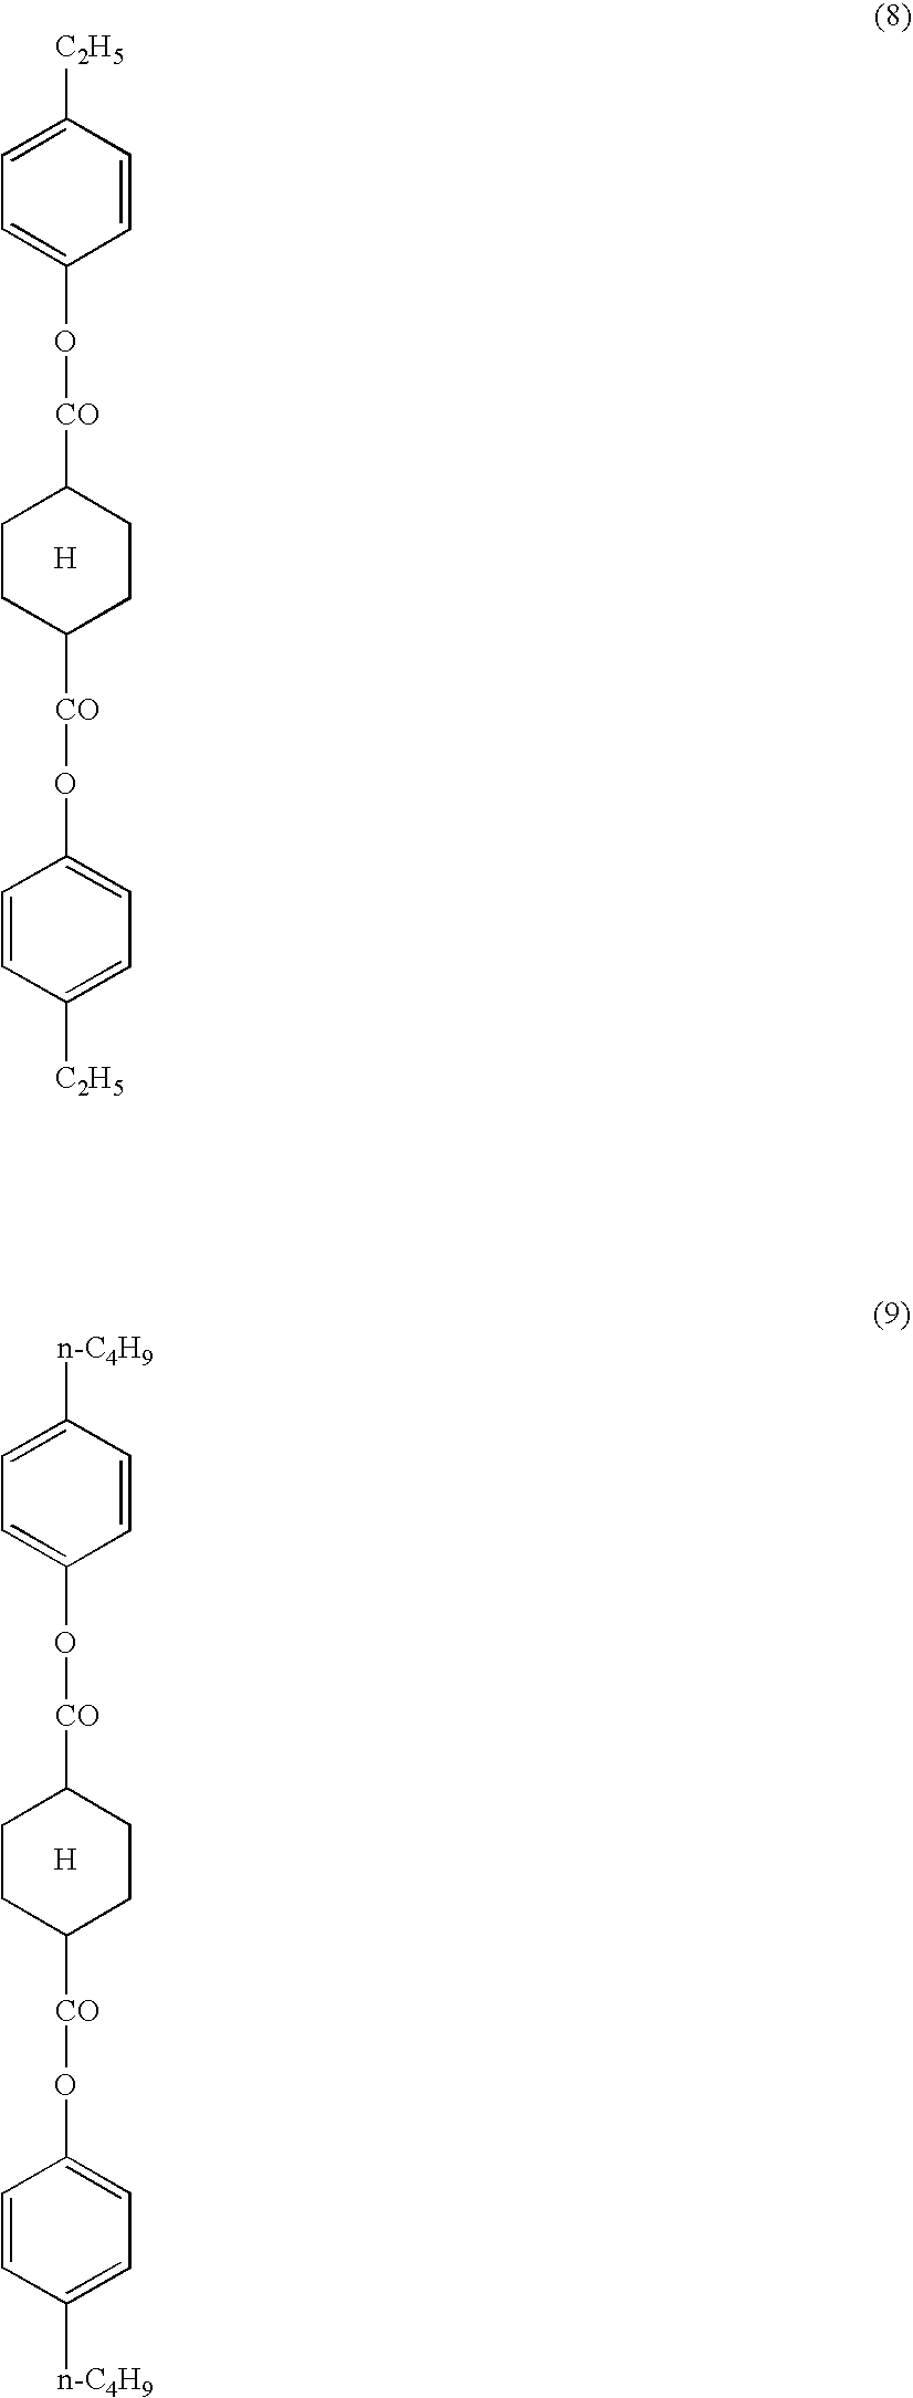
C1=CC([C2H5])=CC=C1O[CO]C1CCC([CO]OC2=CC=C([C2H5])C=C2)CC1.[H].C1=CC([n-C4H9])=CC=C1O[CO]C1CCC([CO]OC2=CC=C([n-C4H9])C=C2)CC1.[H]
